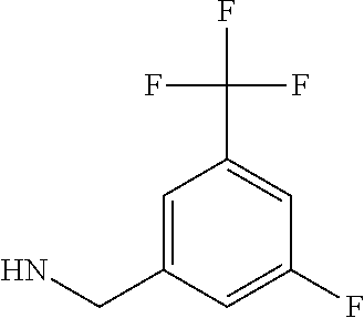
C1=C(CN)C=C(F)C=C1C(F)(F)F
